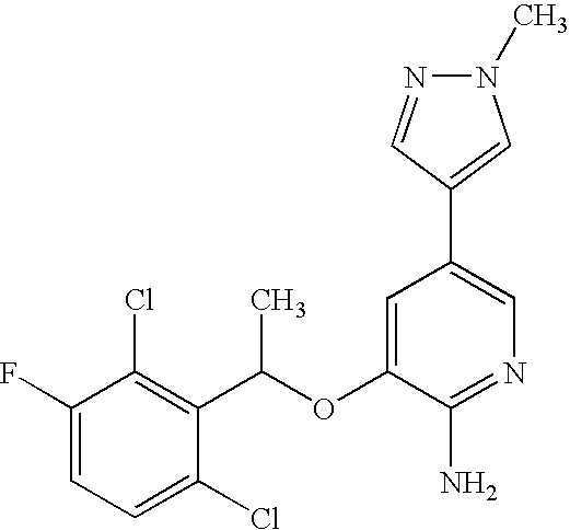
C1=C(F)C(Cl)=C(C(OC2=CC(C3=CN(C)N=C3)=CN=C2N)C)C(Cl)=C1
